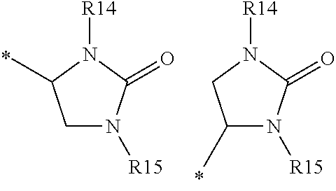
C1N([R15])C(=O)N([R14])C1C.C1(C)N([R15])C(=O)N([R14])C1
